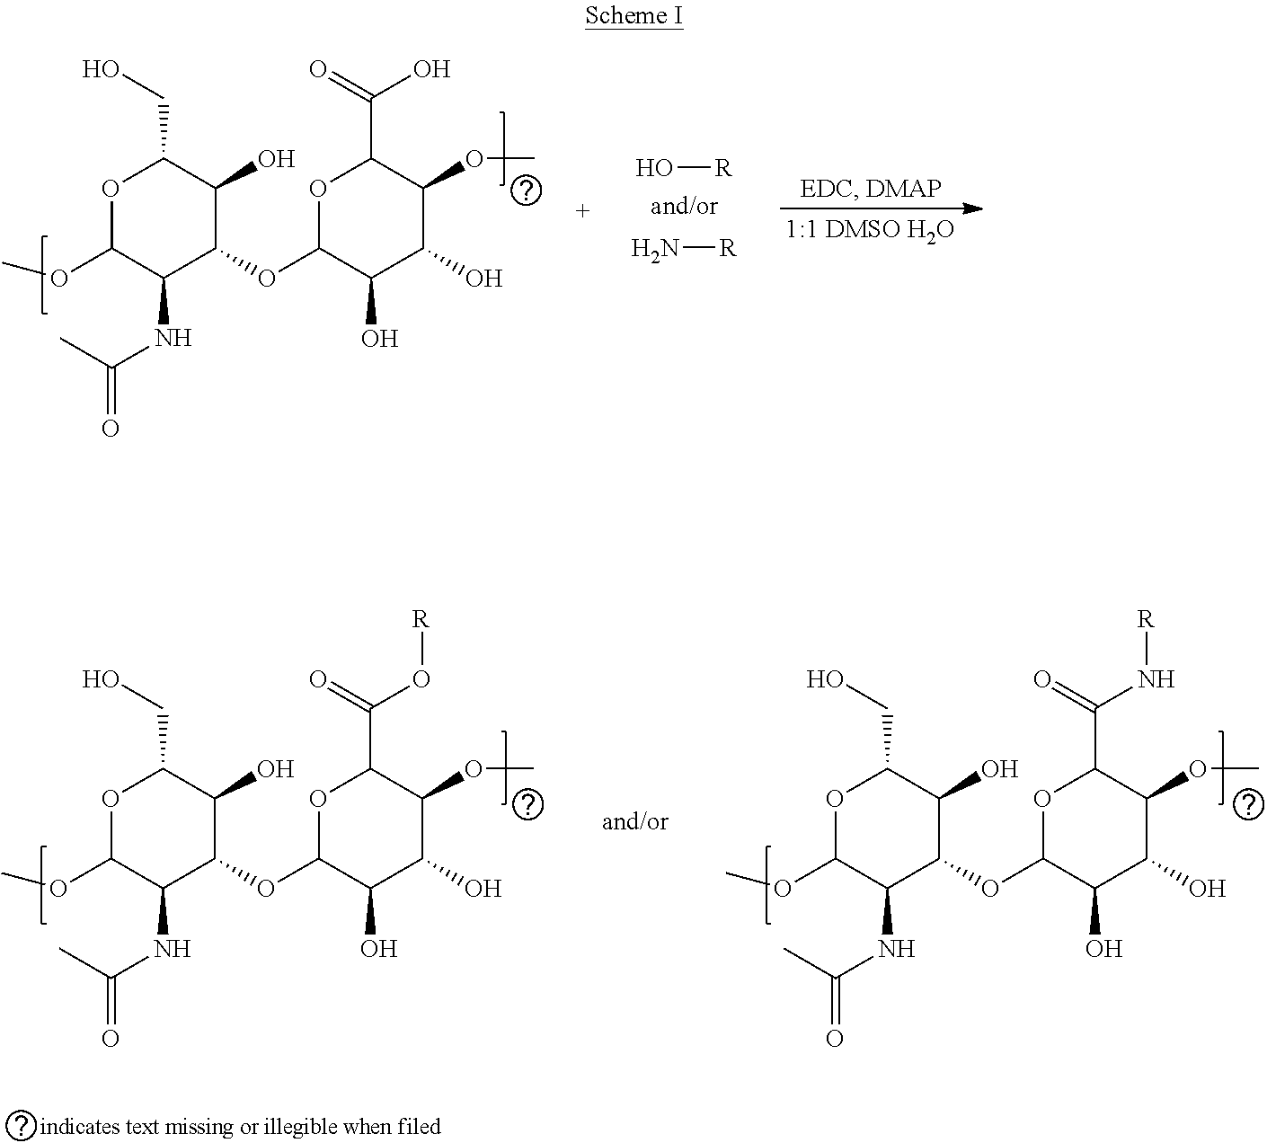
O[R].N[R].O1C(OC)C(NC(C)=O)C(OC2C(O)C(O)C(OC)C(C(=O)O)O2)C(O)C1CO.O1C(OC)C(NC(C)=O)C(OC2C(O)C(O)C(OC)C(C(=O)N[R])O2)C(O)C1CO.O1C(OC)C(NC(C)=O)C(OC2C(O)C(O)C(OC)C(C(=O)O[R])O2)C(O)C1CO
